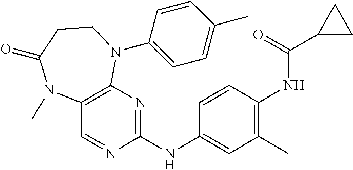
C1(NC2=NC3=C(C=N2)N(C)C(=O)CCN3C2=CC=C(C)C=C2)=CC(C)=C(NC(C2CC2)=O)C=C1
